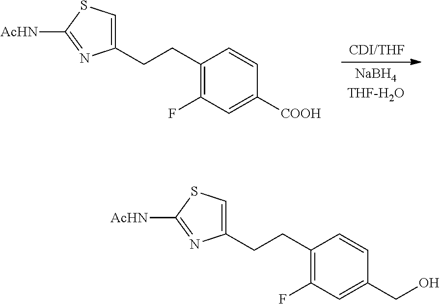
C1(CCC2=C(F)C=C([COOH])C=C2)=CSC([AcHN])=N1.C1(CCC2=C(F)C=C(CO)C=C2)=CSC([AcHN])=N1
